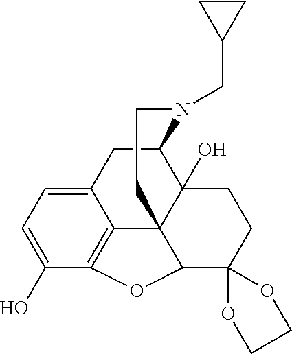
C12CC3=CC=C(O)C4=C3C3(C1(O)CCC1(C3O4)OCCO1)CCN2CC1CC1
